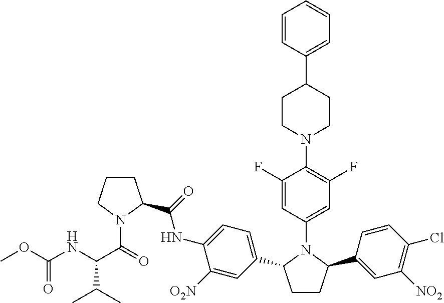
C1CC(C2=CC([NO2])=C(Cl)C=C2)N(C2=CC(F)=C(N3CCC(C4=CC=CC=C4)CC3)C(F)=C2)C1C1=CC=C(NC(C2CCCN2C(=O)C(NC(OC)=O)C(C)C)=O)C([O2N])=C1
